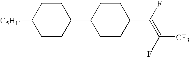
[C5H11]C1CCC(C2CCC(C(F)=C(F)[CF3])CC2)CC1
